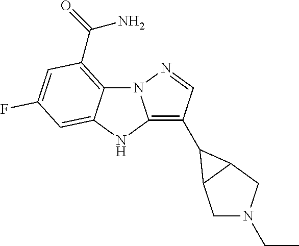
C12=C(C3C4CN(CC)CC43)C=NN1C1=C(C(N)=O)C=C(F)C=C1N2
